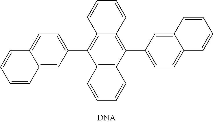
C12=C(C3=CC=C4C(=C3)C=CC=C4)C3=C(C(C4=CC=C5C(=C4)C=CC=C5)=C1C=CC=C2)C=CC=C3
